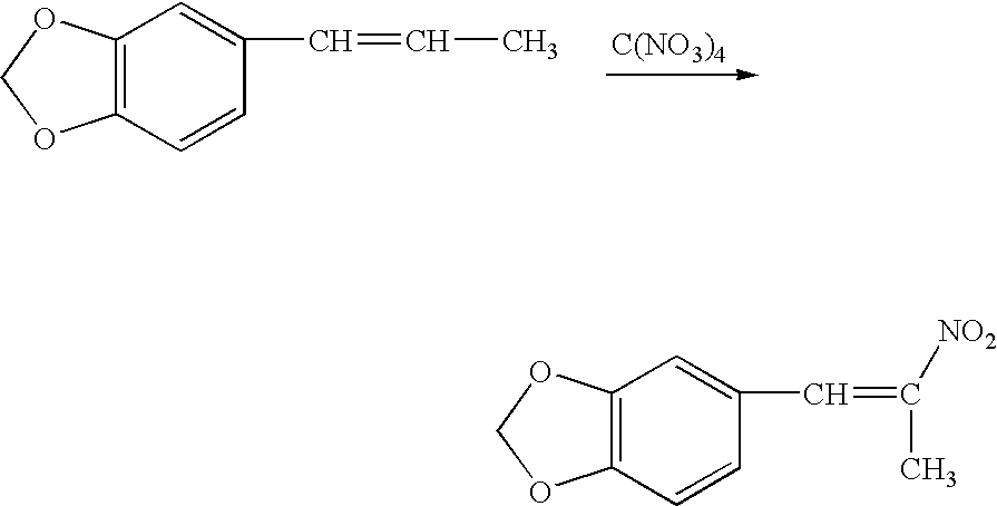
[C(NO3)4].C12=C(C=CC(C=CC)=C1)OCO2.C12=C(C=CC(C=C([NO2])C)=C1)OCO2
